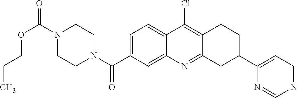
N1(C(OCCC)=O)CCN(C(=O)C2=CC=C3C(=C2)N=C2C(=C3Cl)CCC(C3=CC=NC=N3)C2)CC1
